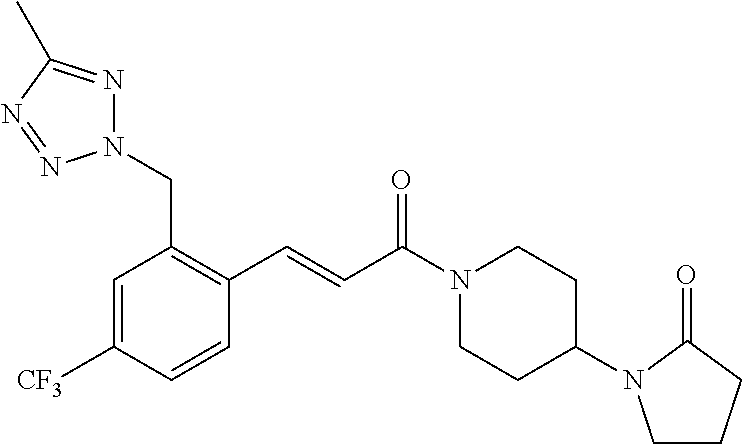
N1(CC2=C(C=CC(N3CCC(N4CCCC4=O)CC3)=O)C=CC([CF3])=C2)N=C(C)N=N1
